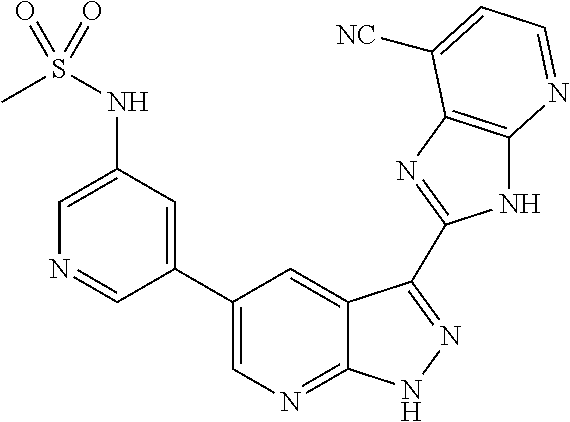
C1(C2=CN=C3C(=C2)C(C2=NC4=C(N2)N=CC=C4[NC])=NN3)=CC(NS(C)(=O)=O)=CN=C1
